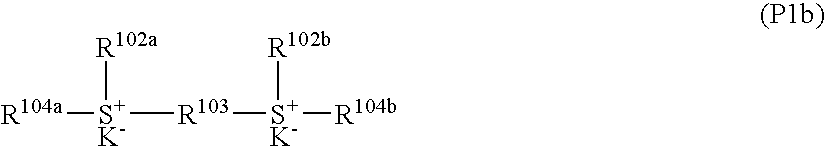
[R104a][S+K-]([R103][S+K-]([R104b])[R102b])[R102a]
